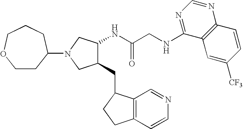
C(C(NC1C(CC2C3=C(C=CN=C3)CC2)CN(C2CCOCCC2)C1)=O)NC1=NC=NC2=C1C=C([CF3])C=C2
